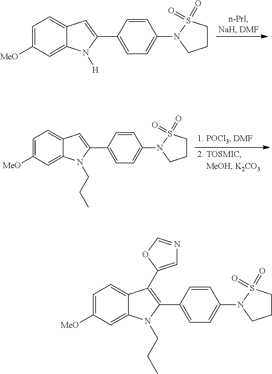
C1=C([MeO])C=C2C(=C1)C=C(C1=CC=C(N3CCCS3(=O)=O)C=C1)N2[H].C1=C([MeO])C=C2C(=C1)C=C(C1=CC=C(N3CCCS3(=O)=O)C=C1)N2CCC.C1=C([MeO])C=C2C(=C1)C(C1=CN=CO1)=C(C1=CC=C(N3CCCS3(=O)=O)C=C1)N2CCC
